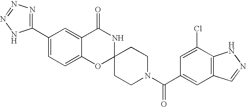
C1(C2=NN=NN2)=CC=C2C(=C1)C(=O)NC1(O2)CCN(C(=O)C2=CC3=C(C(Cl)=C2)NN=C3)CC1
